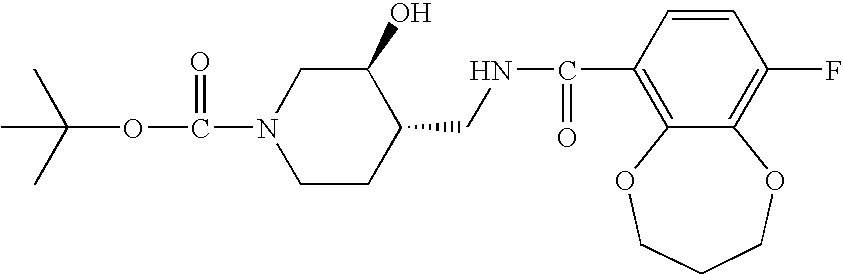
CC(OC(=O)N1CCC(CNC(C2=C3C(=C(F)C=C2)OCCCO3)=O)C(O)C1)(C)C
